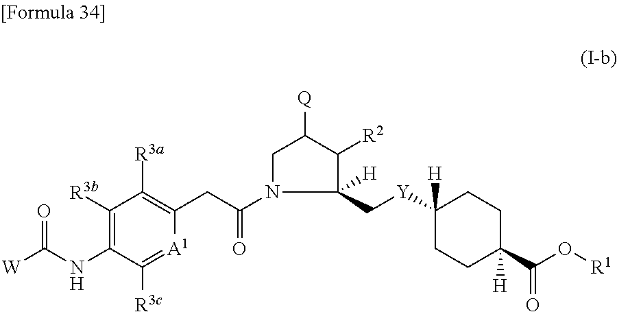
[W]C(=O)NC1=C([R3b])C([R3a])=C(CC(=O)N2C([H])(C[Y]C3([H])CCC([H])(C(O[R1])=O)CC3)C([R2])C([Q])C2)[A1]=C1[R3c]
